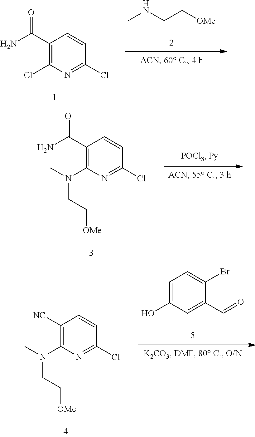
O=C(C1=C(Cl)N=C(Cl)C=C1)N.CNCC[OMe].O=C(C1=C(N(C)CC[OMe])N=C(Cl)C=C1)N.[NC]C1=C(N(C)CC[OMe])N=C(Cl)C=C1.C1=C(O)C=C(C=O)C(Br)=C1
